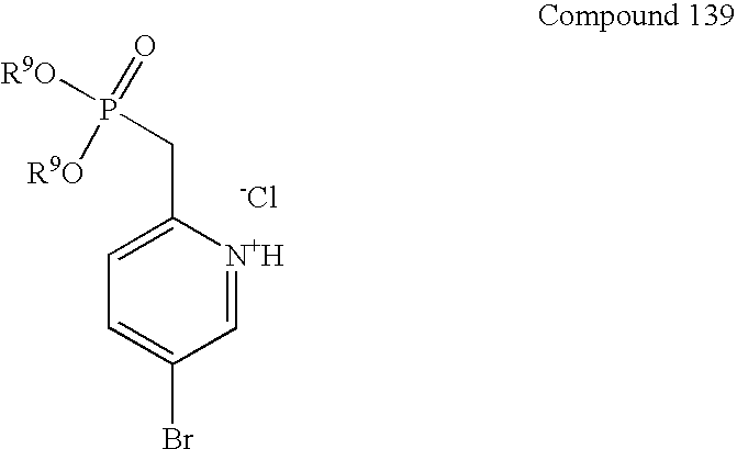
C1=C(CP([R9O])(=O)[R9O])[N+H]=CC(Br)=C1.[-Cl]
